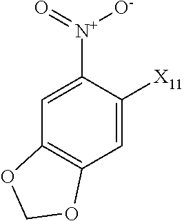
C1=C([N+](=O)[O-])C([X11])=CC2=C1OCO2
